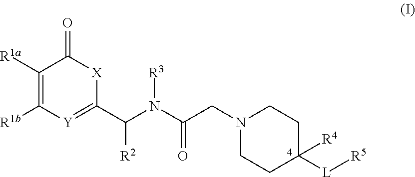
C1([R1a])=C([R1b])[Y]=C(C(N(C(CN2CCC([L][R5])([R4])CC2)=O)[R3])[R2])[X]C1=O
